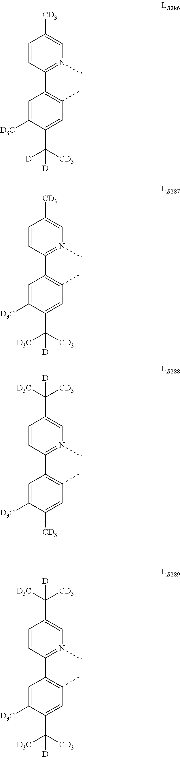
C1(C2=C(C)C=C(C([CD3])([D])[D])C([D3C])=C2)=N(C)C=C([CD3])C=C1.C1(C2=C(C)C=C(C([CD3])([D3C])[D])C([D3C])=C2)=N(C)C=C([CD3])C=C1.C1(C2=C(C)C=C([CD3])C([D3C])=C2)=N(C)C=C(C([CD3])([D3C])[D])C=C1.C1(C2=C(C)C=C(C([CD3])([D3C])[D])C([D3C])=C2)=N(C)C=C(C([CD3])([D3C])[D])C=C1
